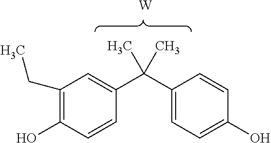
C1(CC)=C(O)C=CC(C(C2=CC=C(O)C=C2)(C)C)=C1.[W]
